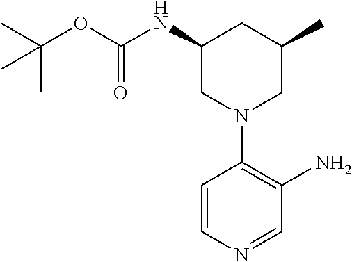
CC(OC(=O)NC1CN(C2=C(N)C=NC=C2)CC(C)C1)(C)C
